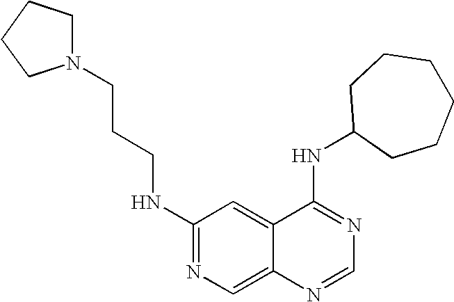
C1(NCCCN2CCCC2)=NC=C2C(=C1)C(NC1CCCCCC1)=NC=N2
